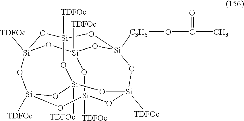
[Si]12([TDFOc])O[Si]3([TDFOc])O[Si]4([C3H6]OC(C)=O)O[Si]([TDFOc])(O1)O[Si]1([TDFOc])O[Si]([TDFOc])(O[Si]([TDFOc])(O3)O[Si]([TDFOc])(O1)O2)O4
